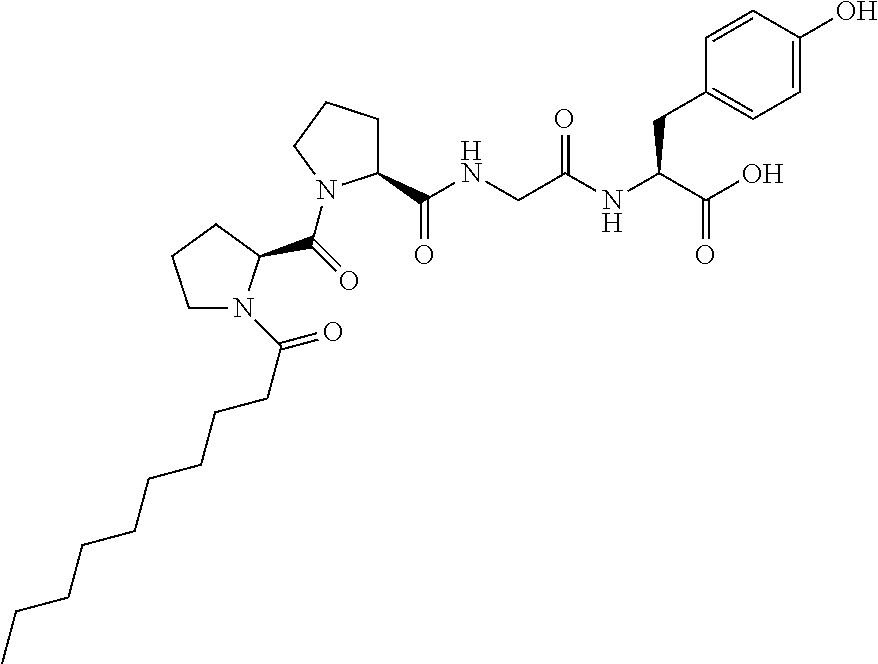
C1=C(O)C=CC(CC(NC(CNC(C2CCCN2C(=O)C2N(C(CCCCCCCCC)=O)CCC2)=O)=O)C(O)=O)=C1
